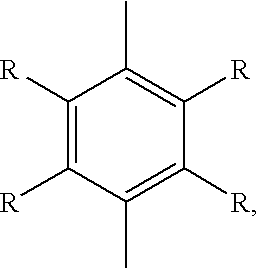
C1([R])=C([R])C(C)=C([R])C([R])=C1C
